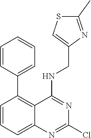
C1(C2=C3C(=CC=C2)N=C(Cl)N=C3NCC2=CSC(C)=N2)=CC=CC=C1
